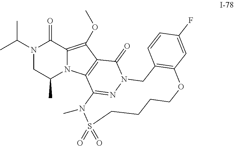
N1(C(C)C)CC(C)N2C(=C(OC)C3=C2C2=NN(C3=O)CC3=C(C=C(F)C=C3)OCCCCS(=O)(=O)N2C)C1=O
